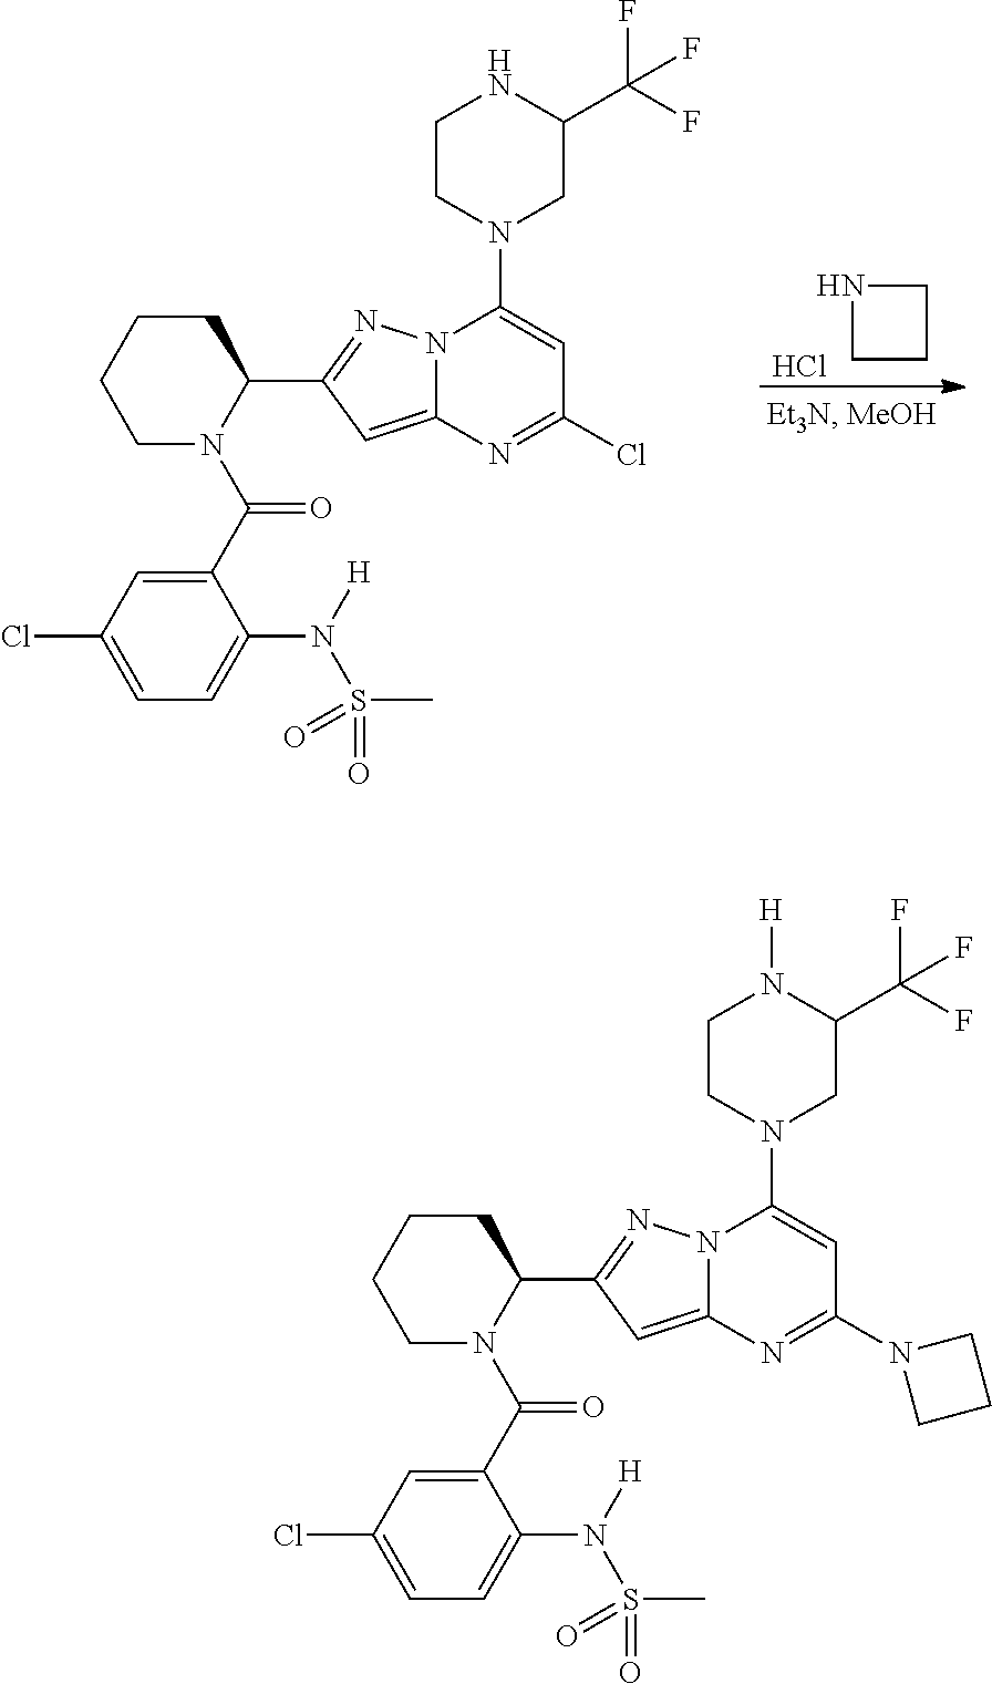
C1CCN1.Cl.C1CCCC(C2=NN3C(=C2)N=C(Cl)C=C3N2CCNC(C(F)(F)F)C2)N1C(C1=CC(Cl)=CC=C1N([H])S(C)(=O)=O)=O.C1CCCC(C2=NN3C(=C2)N=C(N2CCC2)C=C3N2CCN([H])C(C(F)(F)F)C2)N1C(C1=CC(Cl)=CC=C1N([H])S(C)(=O)=O)=O
